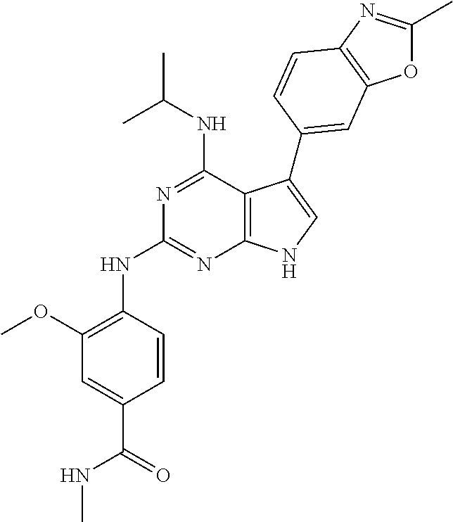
N(C1=NC2=C(C(NC(C)C)=N1)C(C1=CC3=C(N=C(C)O3)C=C1)=CN2)C1=C(OC)C=C(C(=O)NC)C=C1
